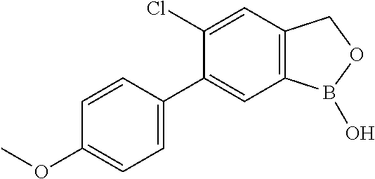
C1=CC(C2=CC3=C(C=C2Cl)COB3O)=CC=C1OC
